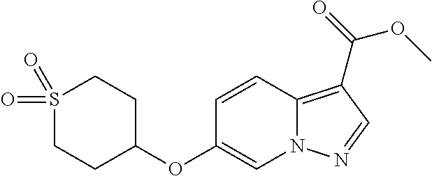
C1=CC2=C(C(OC)=O)C=NN2C=C1OC1CCS(=O)(=O)CC1
